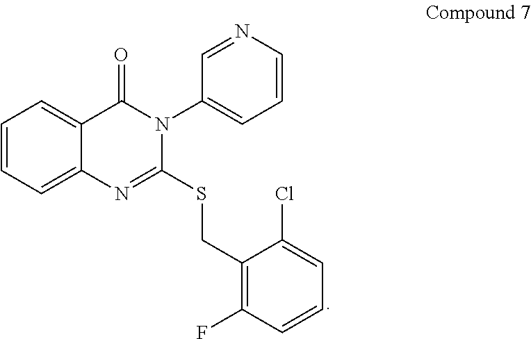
C1=CC=C2C(=C1)C(=O)N(C1=CC=CN=C1)C(SCC1=C(F)C=CC=C1Cl)=N2
